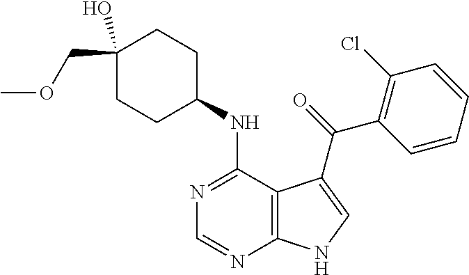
C1(COC)(O)CCC(NC2=NC=NC3=C2C(C(=O)C2=C(Cl)C=CC=C2)=CN3)CC1
